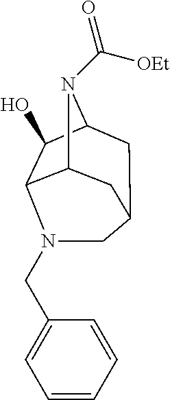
C12C3C(O)C(N1C([OEt])=O)CC(C2)CN3CC1=CC=CC=C1
